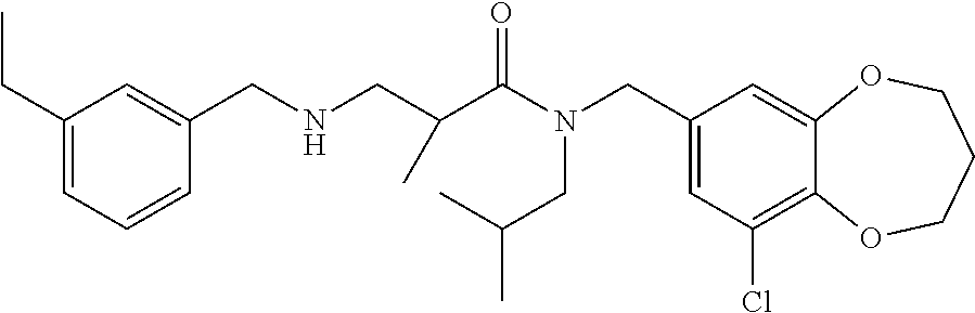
C1(CN(C(=O)C(CNCC2=CC(CC)=CC=C2)C)CC(C)C)=CC(Cl)=C2C(=C1)OCCCO2
